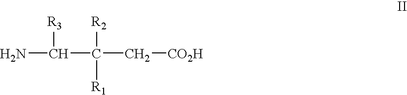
C(C(C[CO2H])([R2])[R1])(N)[R3]
